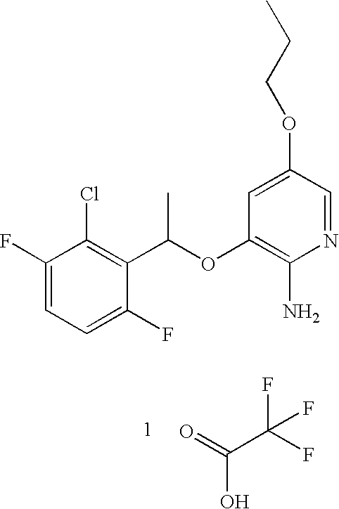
C1(F)=CC=C(F)C(C(OC2=C(N)N=CC(OCCC)=C2)C)=C1Cl.C(C(F)(F)F)(=O)O
